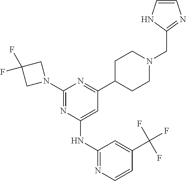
N1=C(N2CC(F)(F)C2)N=C(C2CCN(CC3=NC=CN3)CC2)C=C1NC1=NC=CC(C(F)(F)F)=C1
